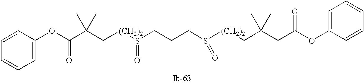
S(CCCS([(CH2)2]CC(CC(OC1=CC=CC=C1)=O)(C)C)=O)([(CH2)2]CC(C(OC1=CC=CC=C1)=O)(C)C)=O
